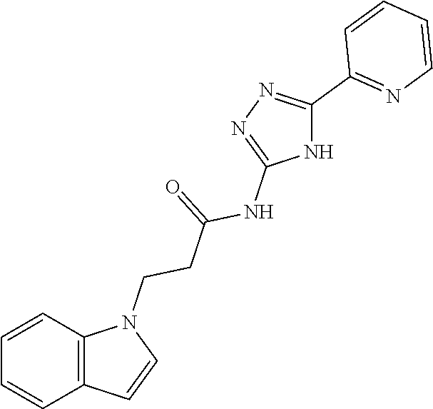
C12=C(C=CC=C1)N(CCC(=O)NC1=NN=C(C3=NC=CC=C3)N1)C=C2
